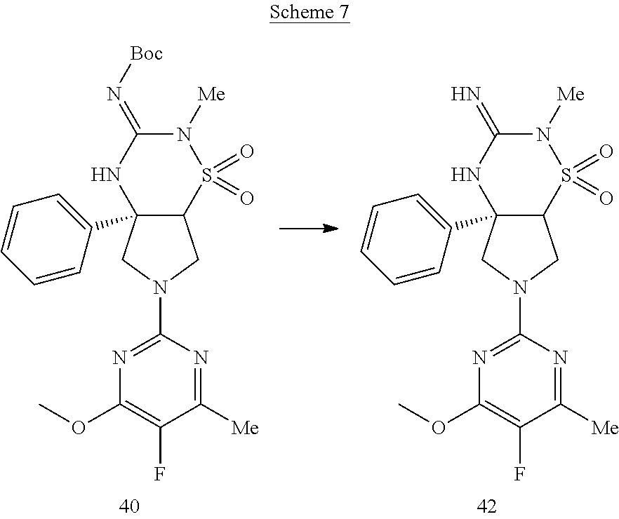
C12(C3=CC=CC=C3)C(S(=O)(=O)N([Me])C(=N[Boc])N1)CN(C1=NC(OC)=C(F)C([Me])=N1)C2.C12(C3=CC=CC=C3)C(S(=O)(=O)N([Me])C(=N)N1)CN(C1=NC(OC)=C(F)C([Me])=N1)C2
